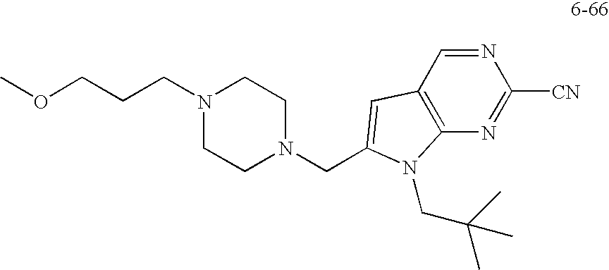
C(N1CCN(CC2=CC3=C(N=C([CN])N=C3)N2CC(C)(C)C)CC1)CCOC
